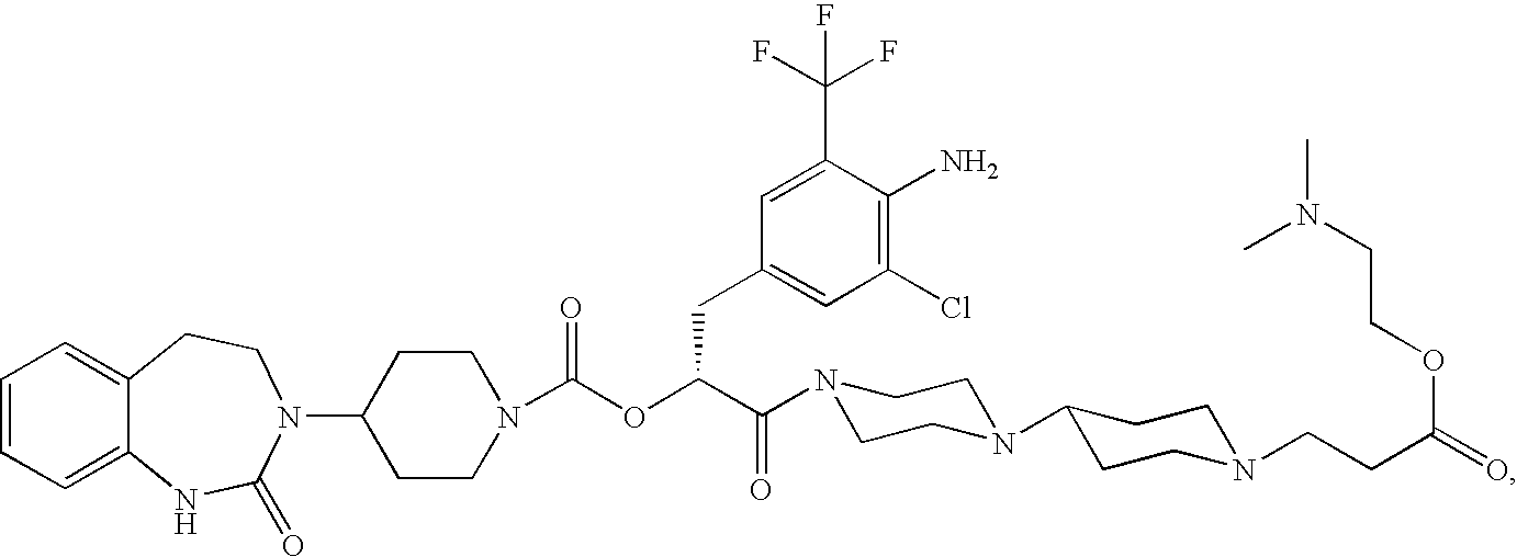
C1=CC=C2C(=C1)CCN(C1CCN(C(OC(C(=O)N3CCN(C4CCN(CCC(=O)OCCN(C)C)CC4)CC3)CC3=CC(Cl)=C(N)C(C(F)(F)F)=C3)=O)CC1)C(=O)N2
